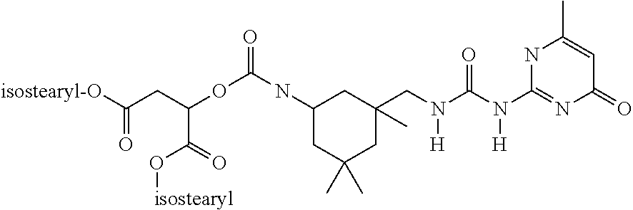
[isostearyl-O]C(CC(OC(NC1CC(C)(C)CC(CN(C(N(C2=NC(=O)C=C(C)N2)[H])=O)[H])(C)C1)=O)C(=O)O[isostearyl])=O
